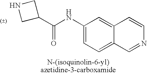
C1(NC(=O)C2CNC2)=CC=C2C(=C1)C=CN=C2
